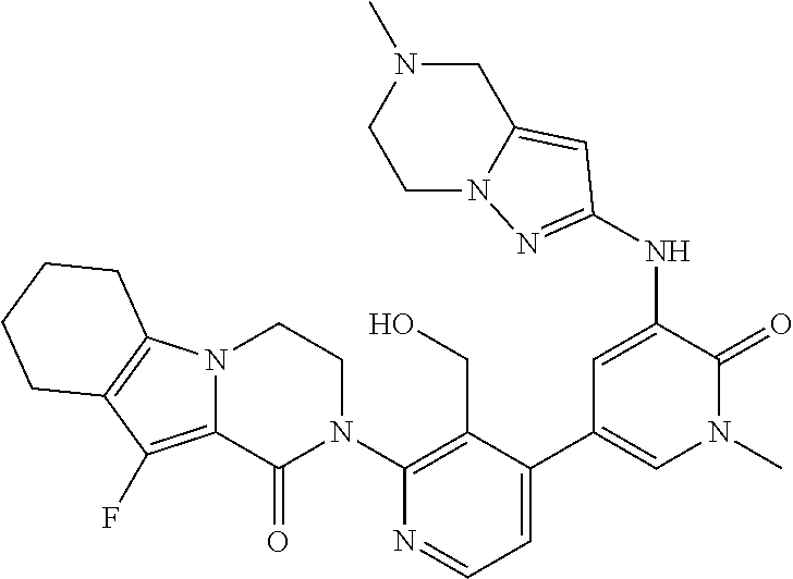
C1(N2CCN3C(=C(F)C4=C3CCCC4)C2=O)=C(CO)C(C2=CN(C)C(=O)C(NC3=NN4CCN(C)CC4=C3)=C2)=CC=N1
